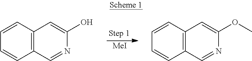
[MeI].C12=C(C=NC(OC)=C1)C=CC=C2.C12=C(C=NC(O)=C1)C=CC=C2
